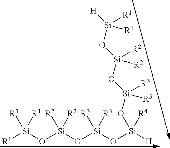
[R1][Si](O[Si](O[Si](O[Si]([H])(O[Si](O[Si](O[Si]([H])([R1])[R1])([R2])[R2])([R3])[R3])[R4])([R3])[R3])([R2])[R2])([R1])[R1]
